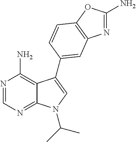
N1=CN=C2C(=C1N)C(C1=CC3=C(OC(N)=N3)C=C1)=CN2C(C)C
